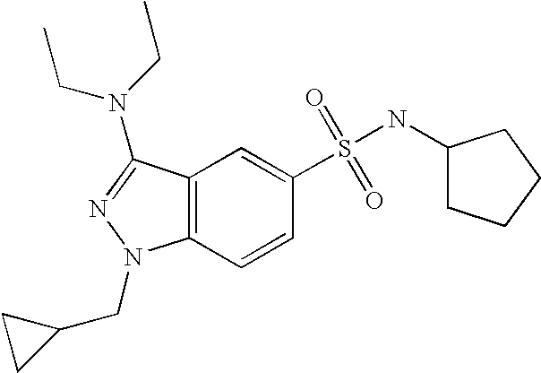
C1(S(=O)(=O)NC2CCCC2)=CC2=C(C=C1)N(CC1CC1)N=C2N(CC)CC
